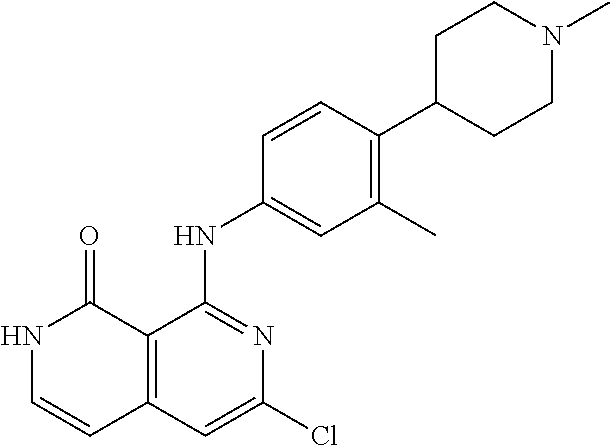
C1=CC(NC2=NC(Cl)=CC3=C2C(=O)NC=C3)=CC(C)=C1C1CCN(C)CC1
